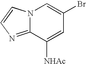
N12C(=NC=C1)C([NHAc])=CC(Br)=C2
